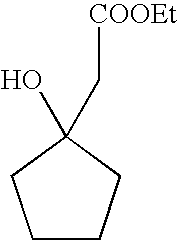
C1CCC(O)(C[COOEt])C1
